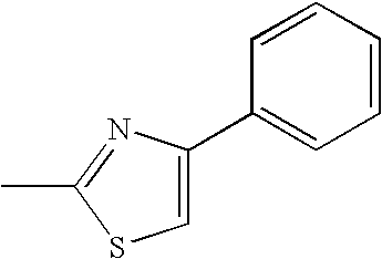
C1(C2=CC=CC=C2)=CSC(C)=N1
